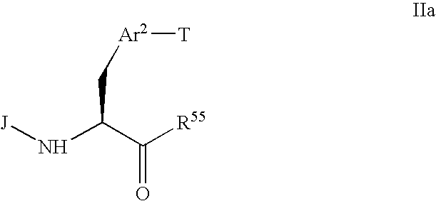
C(C[Ar2][T])(N[J])C([R55])=O
